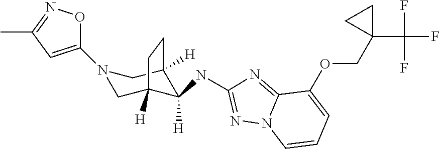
N1(C2=CC(C)=NO2)CC2([H])C(NC3=NN4C(=N3)C(OCC3(C(F)(F)F)CC3)=CC=C4)([H])C([H])(C1)CC2
